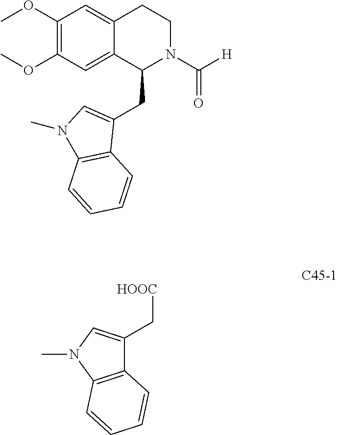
C1(OC)=C(OC)C=C2C(=C1)CCN(C([H])=O)C2CC1=CN(C)C2=C1C=CC=C2.C12=C(N(C)C=C1C[HOOC])C=CC=C2
